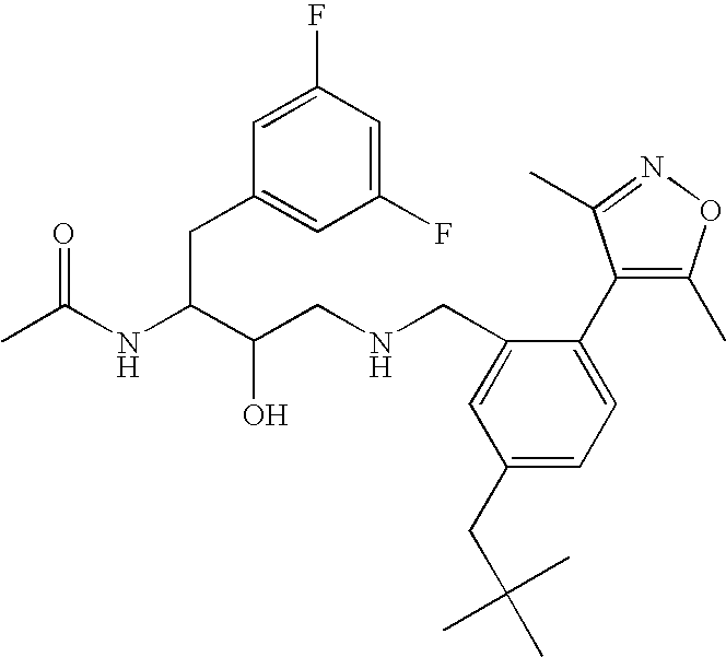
CC(NC(C(CNCC1=CC(CC(C)(C)C)=CC=C1C1=C(C)ON=C1C)O)CC1=CC(F)=CC(F)=C1)=O
